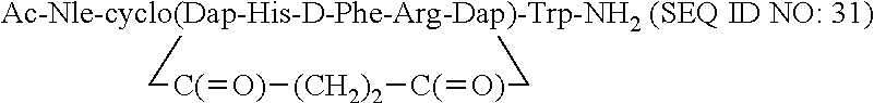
[Ac-Nle-cyclo(Dap-His-D-Phe-Arg-Dap)-Trp-NH2 (SEQ ID NO: 31)]1C[C(]=[O)][(CH2)2][C(]=[O)]C1
